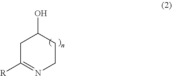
C1([R])=NCCC(O)C1
